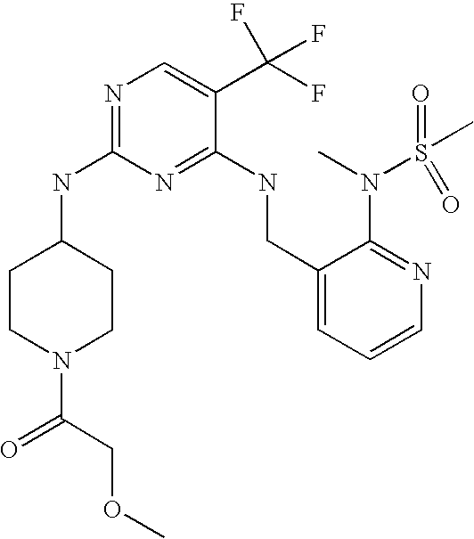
C1(CNC2=NC(NC3CCN(C(COC)=O)CC3)=NC=C2C(F)(F)F)=CC=CN=C1N(C)S(C)(=O)=O
